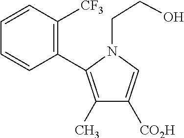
C1=CC(C2=C(C)C([CO2H])=CN2CCO)=C([CF3])C=C1
